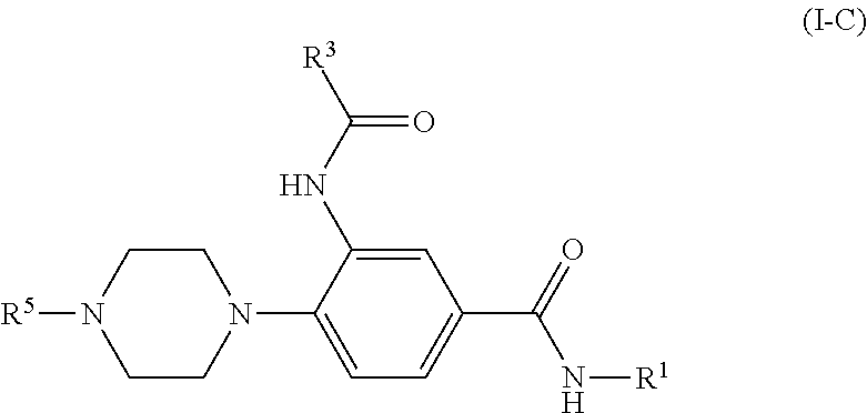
C1CN(C2=CC=C(C(=O)N[R1])C=C2NC([R3])=O)CCN1[R5]
